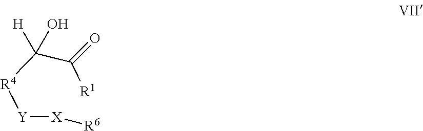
[R4](C(C([R1])=O)(O)[H])[Y][X][R6]
